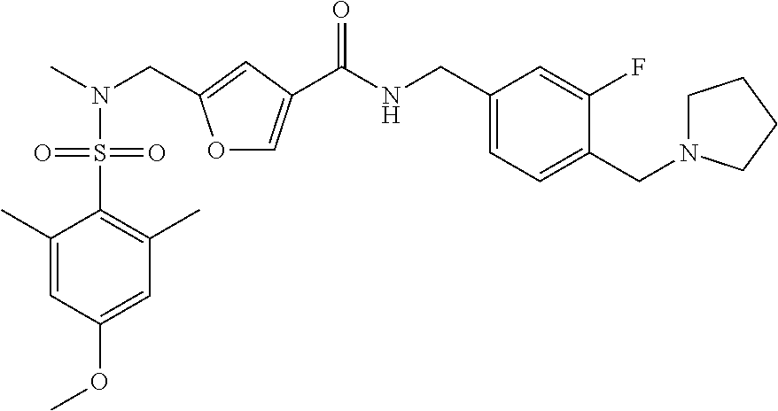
C1=C(C)C(S(=O)(=O)N(C)CC2=CC(C(NCC3=CC=C(CN4CCCC4)C(F)=C3)=O)=CO2)=C(C)C=C1OC
